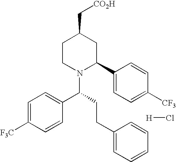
C1=C([F3C])C=CC(C(N2C(C3=CC=C([CF3])C=C3)CC(C[CO2H])CC2)CCC2=CC=CC=C2)=C1.[H]Cl
